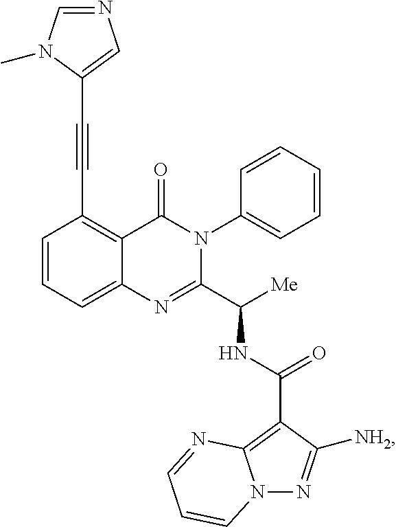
C(#CC1=C2C(=CC=C1)N=C(C([Me])NC(C1=C3N(N=C1[NH2])C=CC=N3)=O)N(C1=CC=CC=C1)C2=O)C1=CN=CN1C
